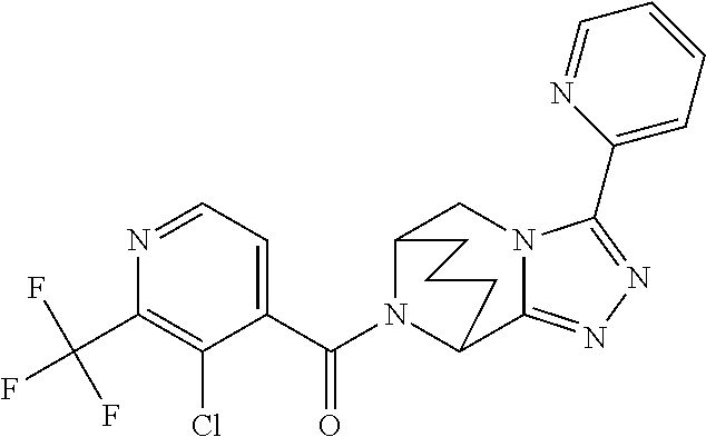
N1=CC=C(C(N2C3C4=NN=C(C5=CC=CC=N5)N4CC2CCC3)=O)C(Cl)=C1C(F)(F)F
